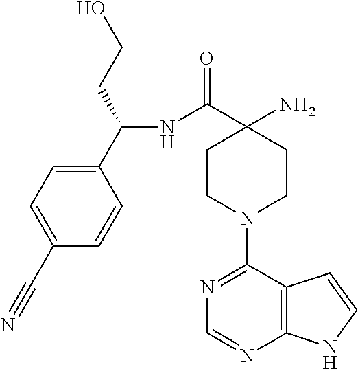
C(NC(C1(N)CCN(C2=NC=NC3=C2C=CN3)CC1)=O)(C1=CC=C(C#N)C=C1)CCO
